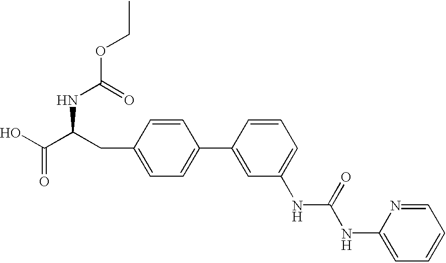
O(C(=O)NC(C(O)=O)CC1=CC=C(C2=CC(NC(NC3=CC=CC=N3)=O)=CC=C2)C=C1)CC
